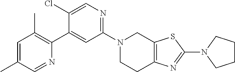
N1(C2=NC=C(Cl)C(C3=C(C)C=C(C)C=N3)=C2)CCC2=C(C1)SC(N1CCCC1)=N2
